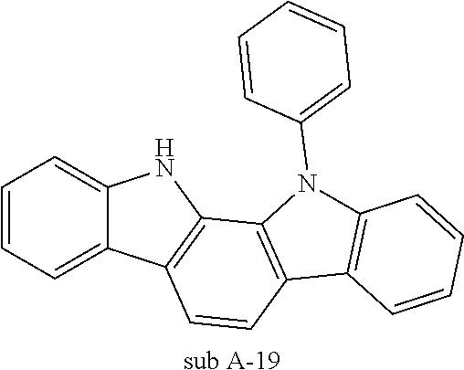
C1=CC=C2C(=C1)NC1=C2C=CC2=C1N(C1=CC=CC=C1)C1=C2C=CC=C1.[sub A-19]
